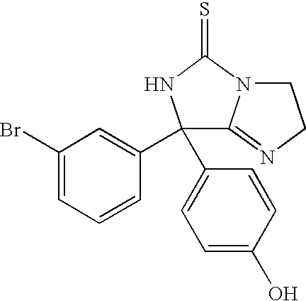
C1(Br)=CC=CC(C2(C3=CC=C(O)C=C3)C3=NCCN3C(=S)N2)=C1
